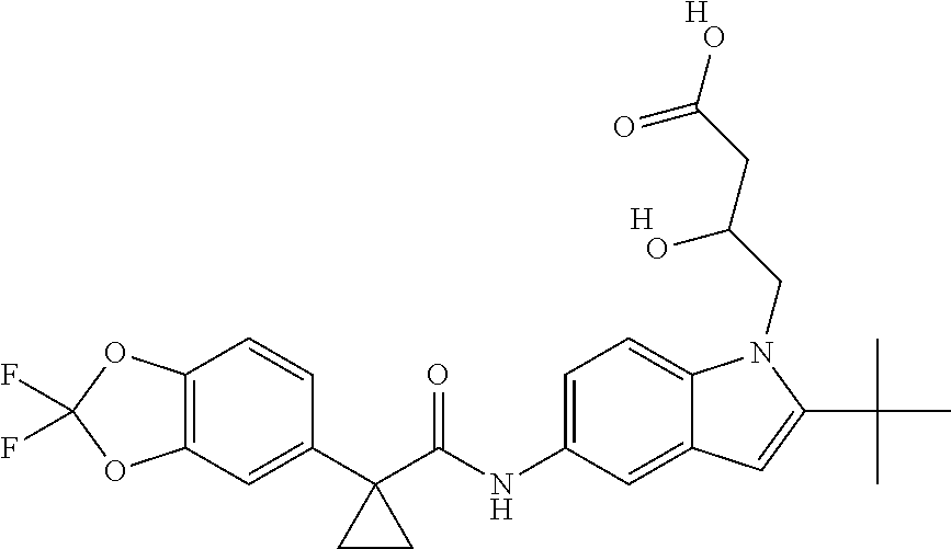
C12=C(C=C(C3(C(NC4=CC=C5C(=C4)C=C(C(C)(C)C)N5CC(CC(O)=O)O)=O)CC3)C=C1)OC(F)(F)O2.[H].[H]
